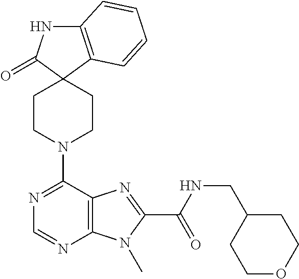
C12=C(C=CC=C1)C1(C(=O)N2)CCN(C2=NC=NC3=C2N=C(C(=O)NCC2CCOCC2)N3C)CC1
